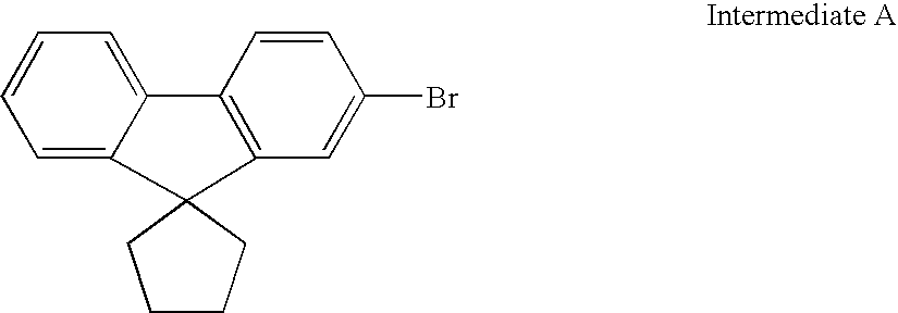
C1=CC=C2C(=C1)C1(C3=C2C=CC(Br)=C3)CCCC1
